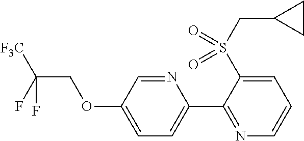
C1(C2=NC=CC=C2S(CC2CC2)(=O)=O)=CC=C(OCC([F3C])(F)F)C=N1
